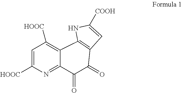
C1=C([HOOC])N=C2C(=C1[HOOC])C1=C(C(=O)C2=O)C=C([COOH])N1
